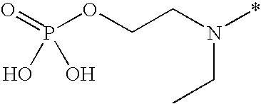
C(CN(CC)*)OP(=O)(O)O
